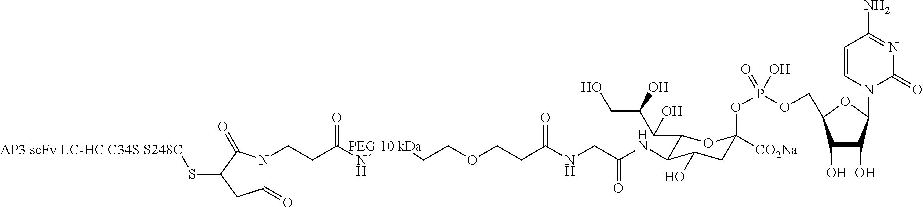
C1(=O)N(CCC(N[PEG 10 kDa]CCOCCC(NCC(NC2C(C(C(CO)O)O)OC(OP(OCC3C(O)C(O)C(N4C(=O)N=C(N)C=C4)O3)(=O)O)([CO2Na])CC2O)=O)=O)=O)C(=O)C(S[AP3 scFv LC-HC C34S S248C])C1
